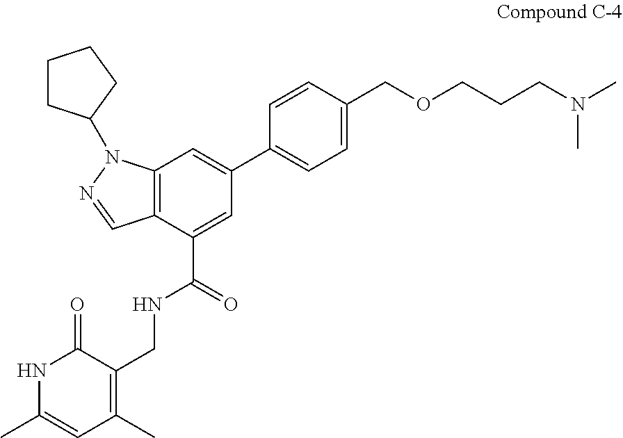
N1C(C)=CC(C)=C(CNC(C2=CC(C3=CC=C(COCCCN(C)C)C=C3)=CC3=C2C=NN3C2CCCC2)=O)C1=O
